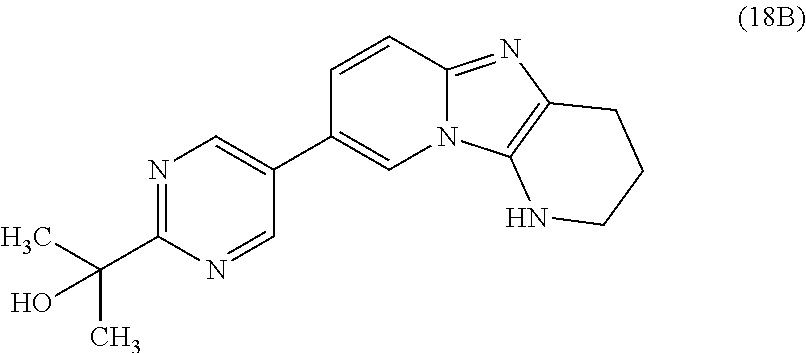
C1=CC2=NC3=C(N2C=C1C1=CN=C(C(C)(C)O)N=C1)NCCC3
